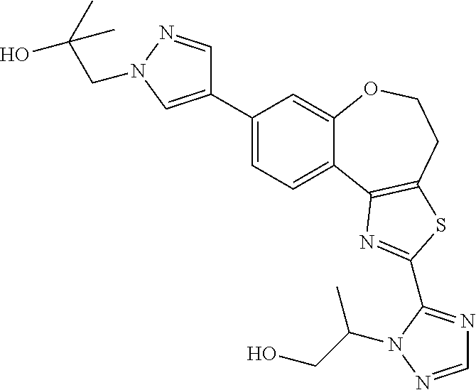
C1=C(C2=CN(CC(C)(O)C)N=C2)C=C2C(=C1)C1=C(CCO2)SC(C2=NC=NN2C(C)CO)=N1
